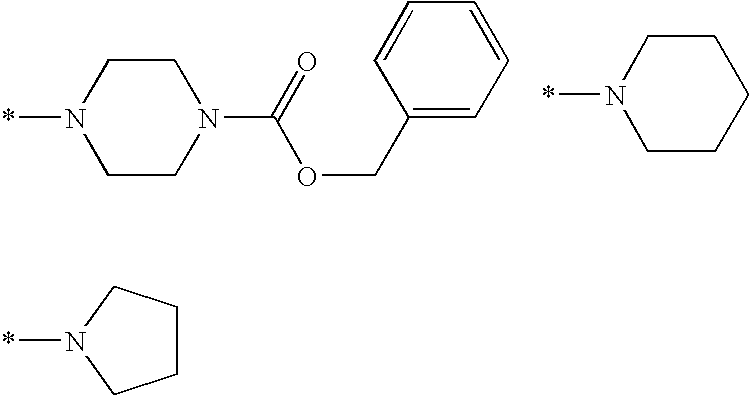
*N1CCN(C(=O)OCC2=CC=CC=C2)CC1.*N1CCCCC1.*N1CCCC1
